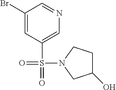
BrC1=CC(S(=O)(=O)N2CC(O)CC2)=CN=C1
